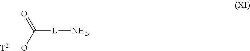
C([L][NH2])(O[T2])=O
